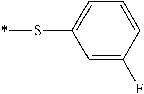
C1=C(F)C=CC=C1S*
